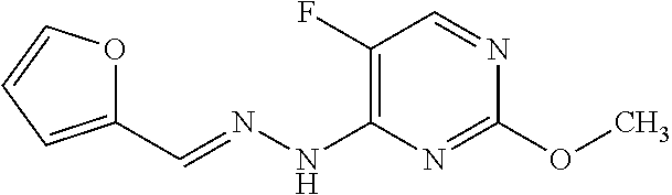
C1(C=NNC2=C(F)C=NC(OC)=N2)=CC=CO1
